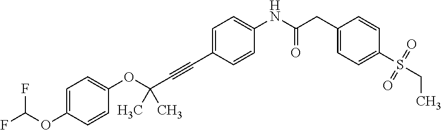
C1(OC(F)F)=CC=C(OC(C#CC2=CC=C(NC(CC3=CC=C(S(CC)(=O)=O)C=C3)=O)C=C2)(C)C)C=C1
